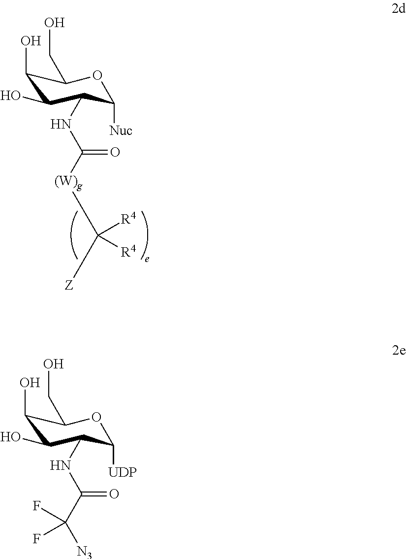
C1(O)C(O)C(NC([(W)g]C([Z])([R4])[R4])=O)C([Nuc])OC1CO.C1(O)C(O)C(NC(C([N3])(F)F)=O)C([UDP])OC1CO
